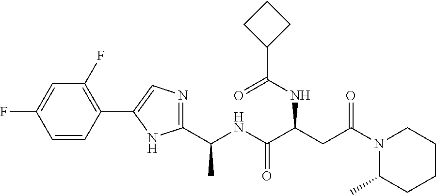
C(NC(C(CC(N1C(C)CCCC1)=O)NC(C1CCC1)=O)=O)(C)C1=NC=C(C2=C(F)C=C(F)C=C2)N1
